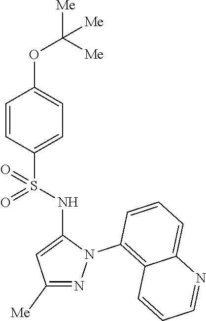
C1=CC(S(NC2=CC([Me])=NN2C2=C3C(=CC=C2)N=CC=C3)(=O)=O)=CC=C1OC([Me])([Me])[Me]
